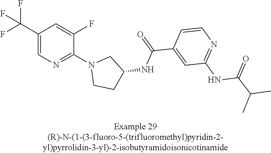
C1(C(F)(F)F)=CN=C(N2CCC(NC(C3=CC(NC(C(C)C)=O)=NC=C3)=O)C2)C(F)=C1
